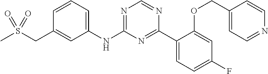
C1(NC2=NC=NC(C3=CC=C(F)C=C3OCC3=CC=NC=C3)=N2)=CC=CC(CS(C)(=O)=O)=C1
